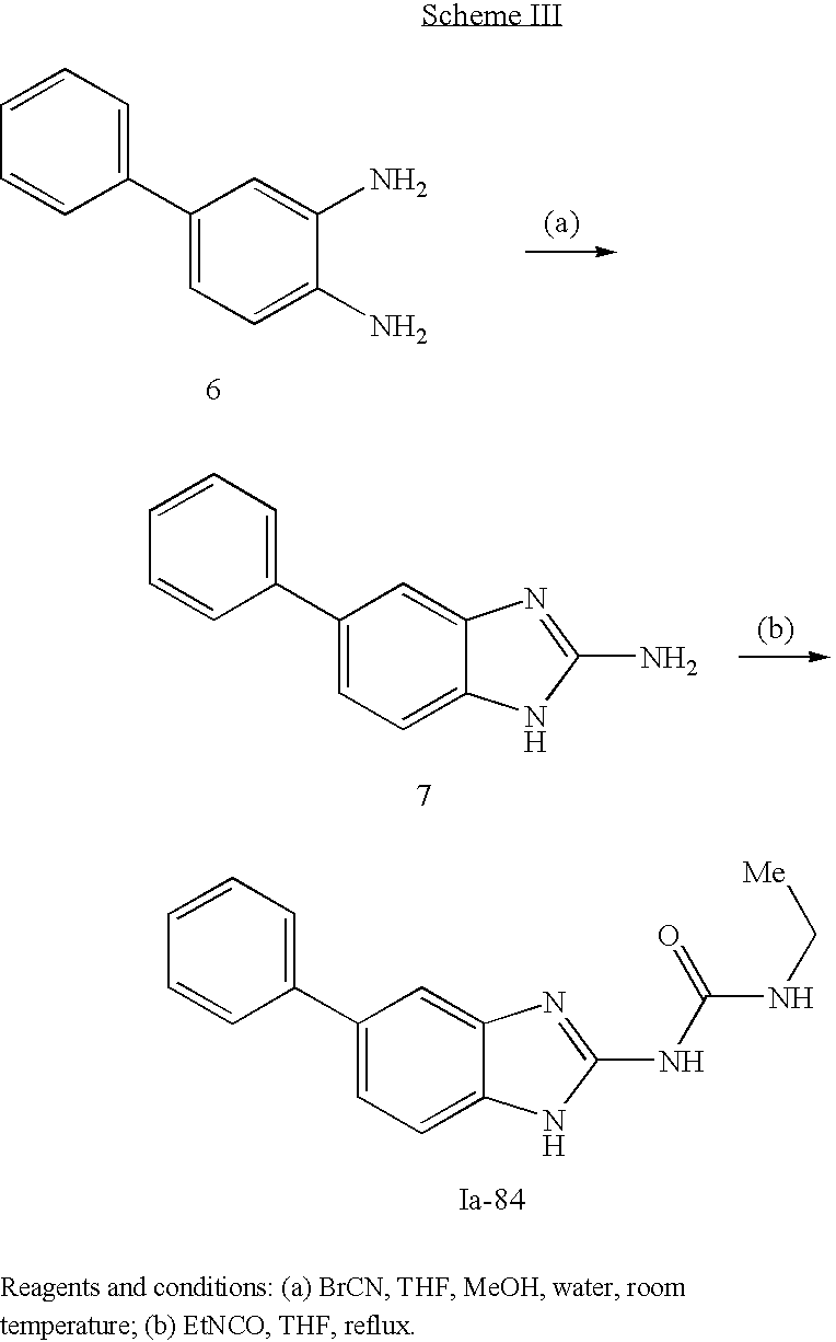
C1=CC=CC(C2=CC=C(N)C(N)=C2)=C1.C1=CC=CC(C2=CC=C3C(=C2)N=C(N)N3)=C1.C1=CC=CC(C2=CC=C3C(=C2)N=C(NC(NC[Me])=O)N3)=C1
